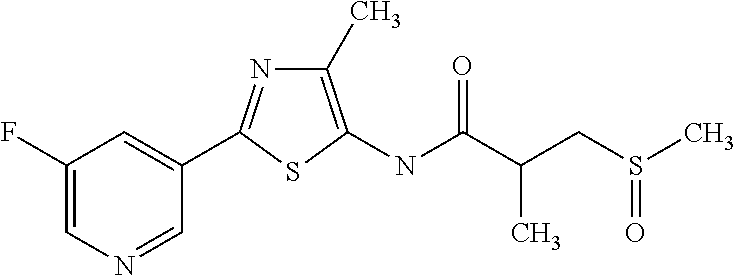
C1(F)=CN=CC(C2=NC(C)=C(NC(=O)C(CS(C)=O)C)S2)=C1
